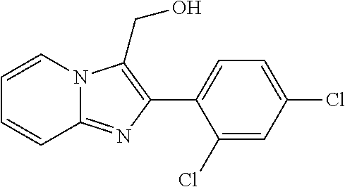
C1=CC2=NC(C3=CC=C(Cl)C=C3Cl)=C(CO)N2C=C1
